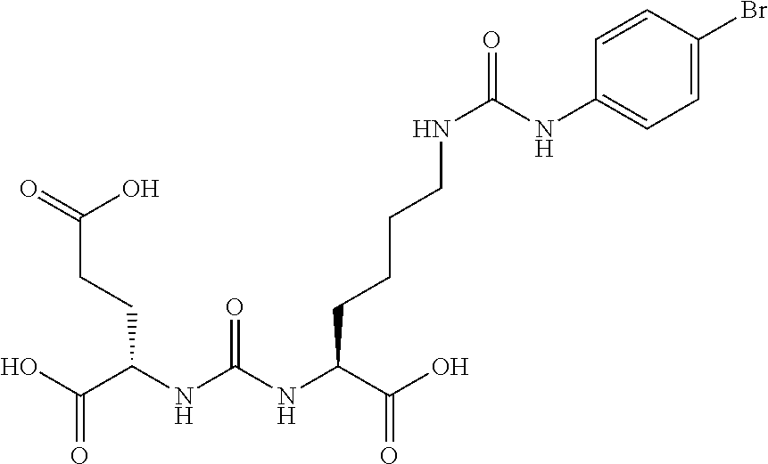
C1=CC(Br)=CC=C1NC(NCCCCC(NC(NC(C(O)=O)CCC(=O)O)=O)C(O)=O)=O
